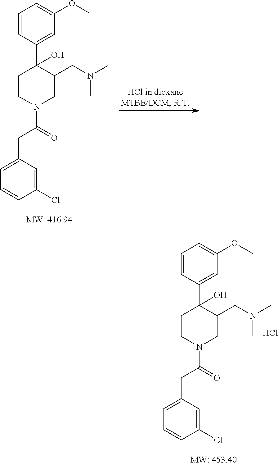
C(N1CC(CN(C)C)C(C2=CC(OC)=CC=C2)(O)CC1)(=O)CC1=CC=CC(Cl)=C1.C(N1CC(CN(C)C)C(C2=CC(OC)=CC=C2)(O)CC1)(=O)CC1=CC=CC(Cl)=C1.Cl
